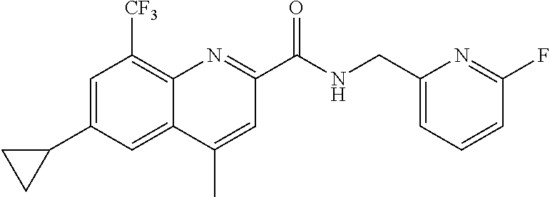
C1=C(C2CC2)C=C2C(=C1[CF3])N=C(C(NCC1=CC=CC(F)=N1)=O)C=C2C
